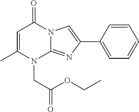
C1=C(C)N(CC(OCC)=O)C2=NC(C3=CC=CC=C3)=CN2C1=O
